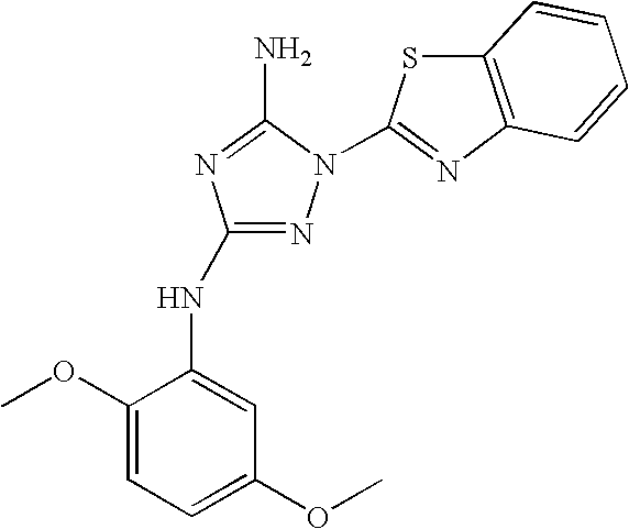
N1=C(NC2=CC(OC)=CC=C2OC)N=C(N)N1C1=NC2=C(S1)C=CC=C2
